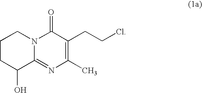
C1CC(O)C2=NC(C)=C(CCCl)C(=O)N2C1
